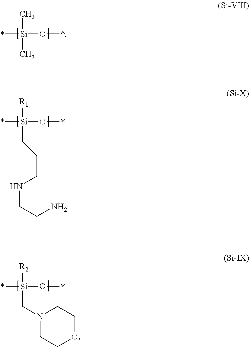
*[Si](O*)(C)C.*[Si](O*)([R1])CCCNCCN.N1(C[Si]([R2])(O*)*)CCOCC1
